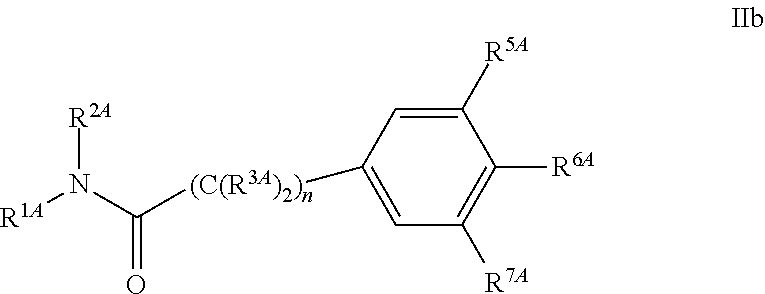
C1=C([R5A])C([R6A])=C([R7A])C=C1[(C(R3A)2)n]C(N([R1A])[R2A])=O
